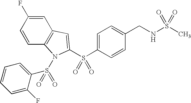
C1=C(S(C2=CC3=C(N2S(=O)(C2=CC=CC=C2F)=O)C=CC(F)=C3)(=O)=O)C=CC(CNS(C)(=O)=O)=C1
